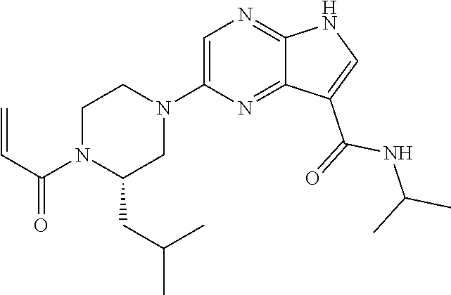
C1(N2CCN(C(=O)C=C)C(CC(C)C)C2)=CN=C2C(=N1)C(C(NC(C)C)=O)=CN2
